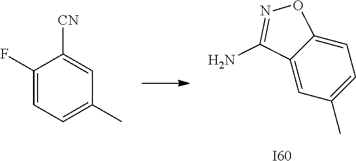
C1=C2C(=CC(C)=C1)C(N)=NO2.[I60].C1(F)=CC=C(C)C=C1[CN]
